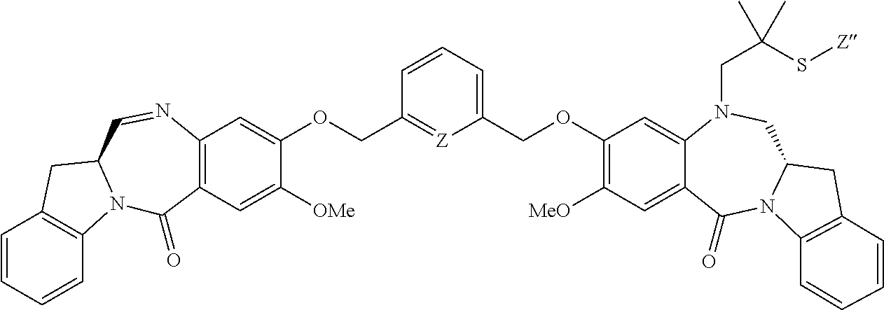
C1=CC=CC2=C1CC1N2C(=O)C2=C(N=C1)C=C(OCC1=[Z]C(COC3=C([MeO])C=C4C(=C3)N(CC(S[Z])(C)C)CC3N(C4=O)C4=C(C3)C=CC=C4)=CC=C1)C([OMe])=C2
